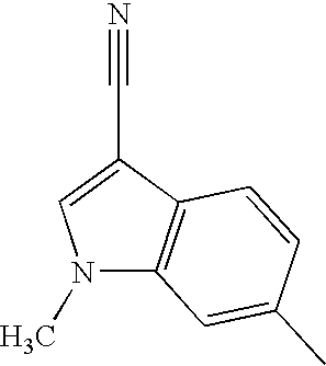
N1(C)C2=C(C(C#N)=C1)C=CC(C)=C2
